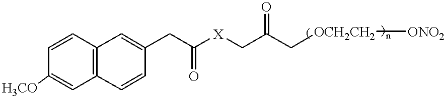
C1=CC2=C(C=C1[H3CO])C=CC(CC([X]CC(C[OCH2CH2][ONO2])=O)=O)=C2
